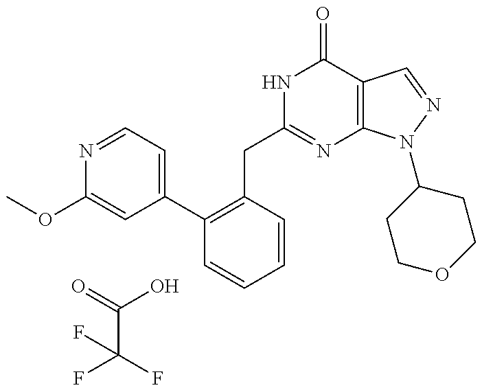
C(C1=NC2=C(C(=O)N1)C=NN2C1CCOCC1)C1=C(C2=CC=NC(OC)=C2)C=CC=C1.O=C(O)C(F)(F)F
